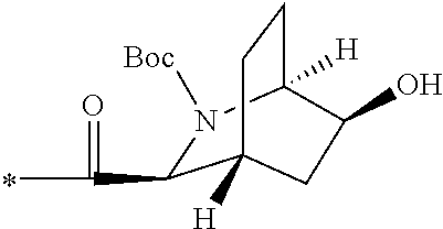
C1(C(=O)C)N([Boc])C2([H])CCC1([H])CC2O
